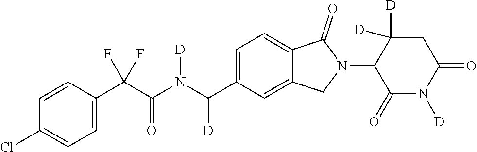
C1=CC(C(C(N(C(C2=CC=C3C(=C2)CN(C2C(=O)N([D])C(=O)CC2([D])[D])C3=O)[D])[D])=O)(F)F)=CC=C1Cl
